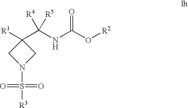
[R1]C1(C(NC(O[R2])=O)([R5])[R4])CN(S(=O)(=O)[R3])C1
